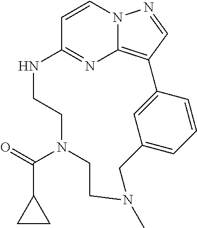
C1=CN2C3=C(C=N2)C2=CC(=CC=C2)CN(C)CCN(C(=O)C2CC2)CCNC1=N3
